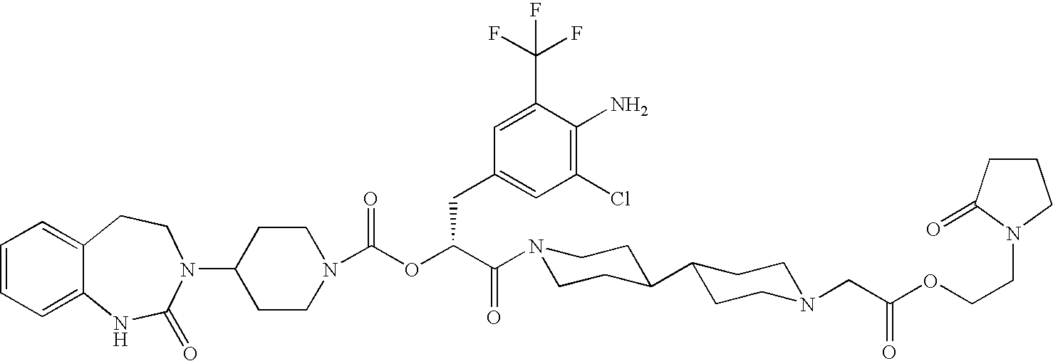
C1(N2C(=O)NC3=CC=CC=C3CC2)CCN(C(OC(C(N2CCC(C3CCN(CC(=O)OCCN4C(=O)CCC4)CC3)CC2)=O)CC2=CC(Cl)=C(N)C(C(F)(F)F)=C2)=O)CC1
